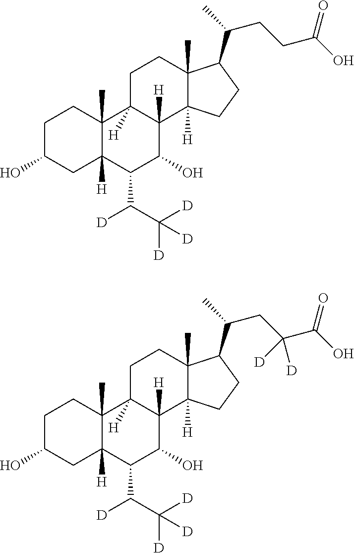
C1C(O)CC2([H])C(C)(C1)C1([H])C([H])(C(O)C2C([D])C([D])([D])[D])C2([H])C(C)(CC1)C(C(C)CCC(O)=O)CC2.C1C(O)CC2([H])C(C)(C1)C1([H])C([H])(C(O)C2C([D])C([D])([D])[D])C2([H])C(C)(CC1)C(C(C)CC(C(O)=O)([D])[D])CC2
